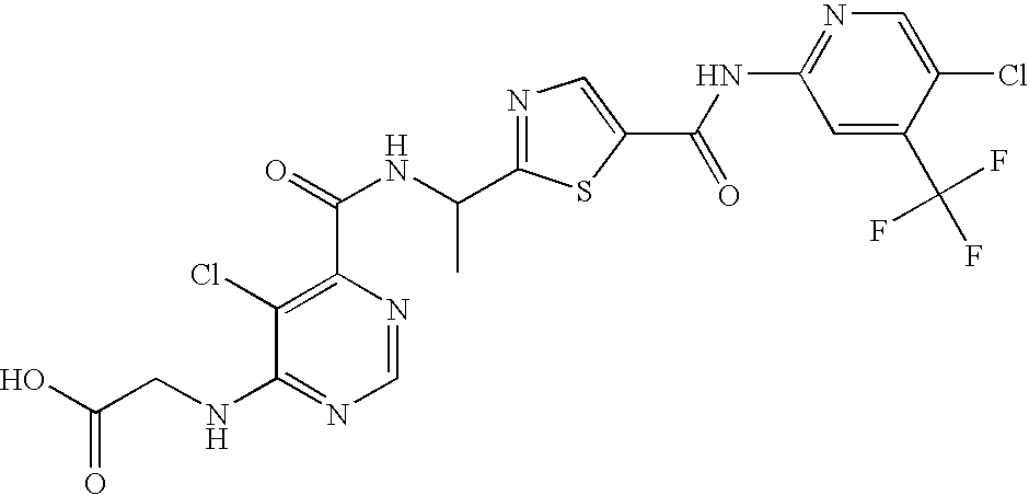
N1=C(C(NC(=O)C2=C(Cl)C(NCC(O)=O)=NC=N2)C)SC(C(NC2=NC=C(Cl)C(C(F)(F)F)=C2)=O)=C1
